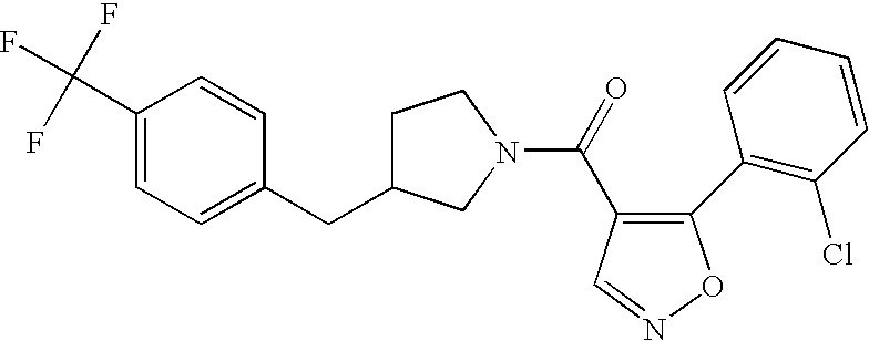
C1(C(F)(F)F)=CC=C(CC2CCN(C(=O)C3=C(C4=C(Cl)C=CC=C4)ON=C3)C2)C=C1
